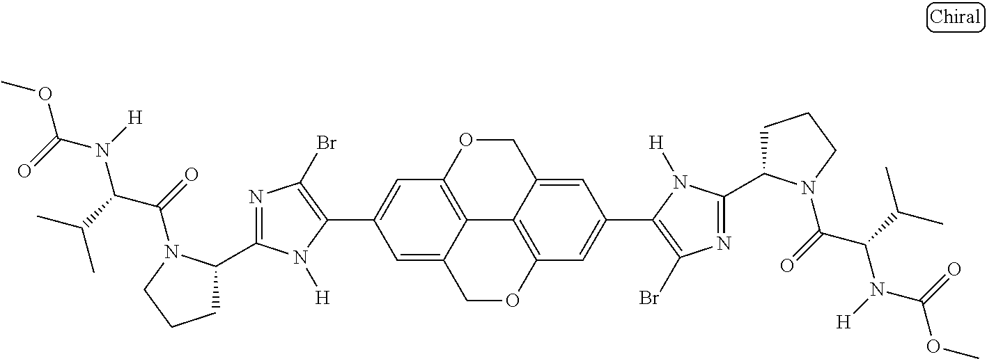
C1=C2C3=C(C=C1C1=C(Br)N=C(C4CCCN4C(=O)C(C(C)C)N([H])C(=O)OC)N1[H])OCC1=CC(C4=C(Br)N=C(C5CCCN5C(=O)C(C(C)C)N([H])C(=O)OC)N4[H])=CC(=C31)OC2
